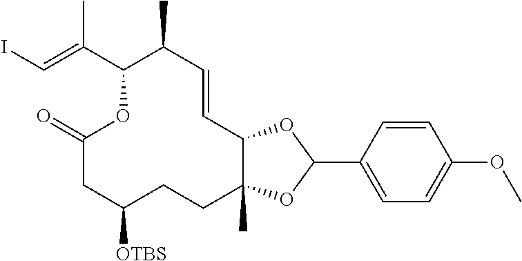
C1=C(C2OC3C(C)(O2)CCC([OTBS])CC(=O)OC(C(=CI)C)C(C)C=C3)C=CC(OC)=C1
